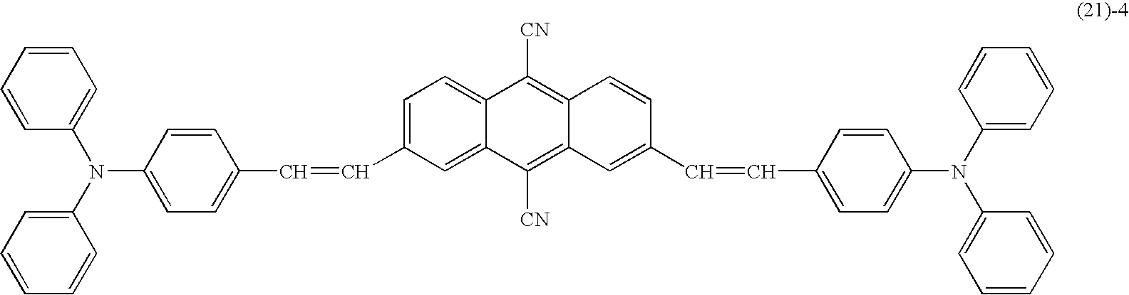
C1=CC(N(C2=CC=CC=C2)C2=CC=CC=C2)=CC=C1C=CC1=CC=C2C(=C1)C([CN])=C1C(=C2[CN])C=CC(C=CC2=CC=C(N(C3=CC=CC=C3)C3=CC=CC=C3)C=C2)=C1
